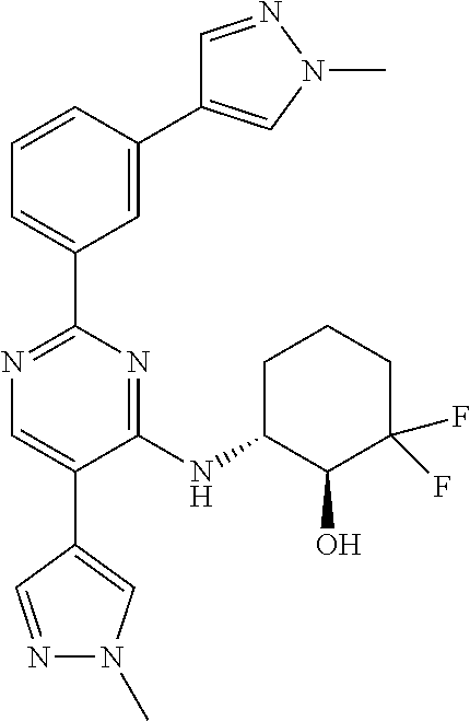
N1=C(C2=CC=CC(C3=CN(C)N=C3)=C2)N=C(NC2C(O)C(F)(F)CCC2)C(C2=CN(C)N=C2)=C1
